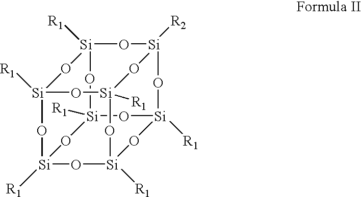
O1[Si]2([R1])O[Si]3([R1])O[Si]4([R2])O[Si]1([R1])O[Si]1([R1])O[Si]([R1])(O[Si]([R1])(O[Si]([R1])(O4)O1)O3)O2
